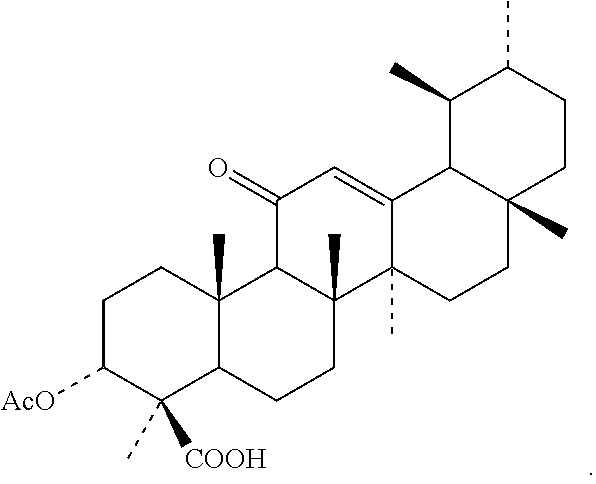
C1C([AcO])C(C)([COOH])C2C(C)(C1)C1C(C)(CC2)C2(C)C(=CC1=O)C1C(C)(CC2)CCC(C)C1C
